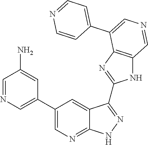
C1=NC=C(C2=CN=C3C(=C2)C(C2=NC4=C(N2)C=NC=C4C2=CC=NC=C2)=NN3)C=C1N
